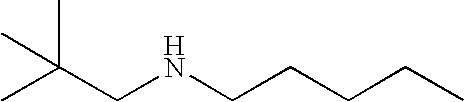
CC(CNCCCCC)(C)C
